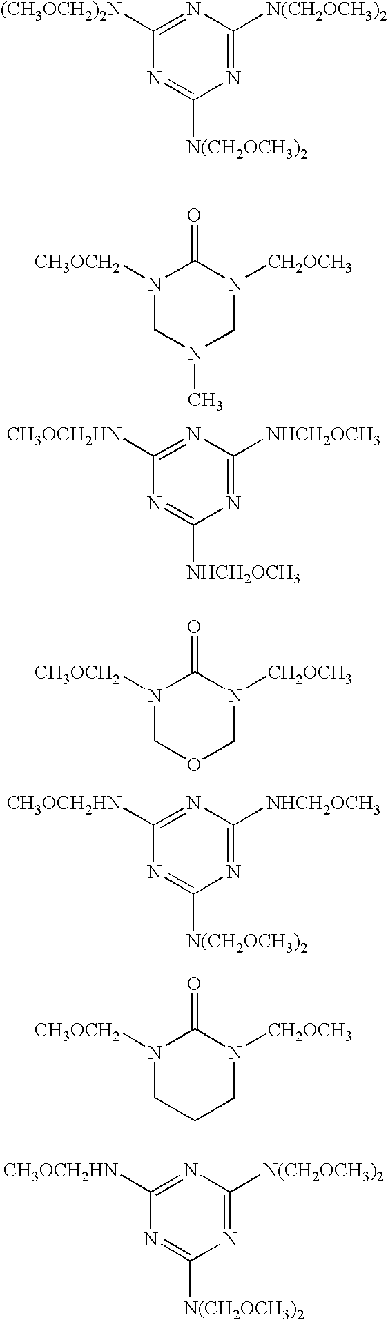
C1([(CH3OCH2)2N])=NC([N(CH2OCH3)2])=NC([N(CH2OCH3)2])=N1.N1([CH3OCH2])CN(C)CN([CH2OCH3])C1=O.C1([CH3OCH2HN])=NC([NHCH2OCH3])=NC([NHCH2OCH3])=N1.N1([CH3OCH2])COCN([CH2OCH3])C1=O.C1([CH3OCH2HN])=NC([NHCH2OCH3])=NC([N(CH2OCH3)2])=N1.N1([CH3OCH2])CCCN([CH2OCH3])C1=O.C1([CH3OCH2HN])=NC([N(CH2OCH3)2])=NC([N(CH2OCH3)2])=N1
